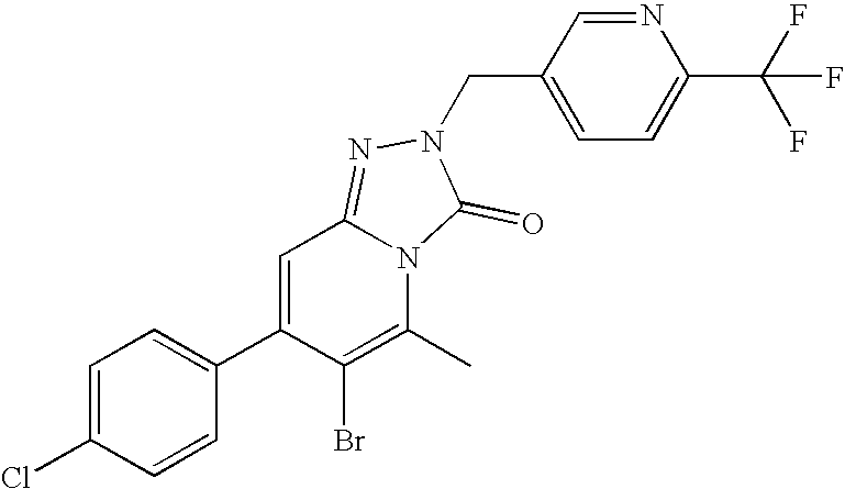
C1=C(Cl)C=CC(C2=CC3=NN(CC4=CC=C(C(F)(F)F)N=C4)C(=O)N3C(C)=C2Br)=C1
